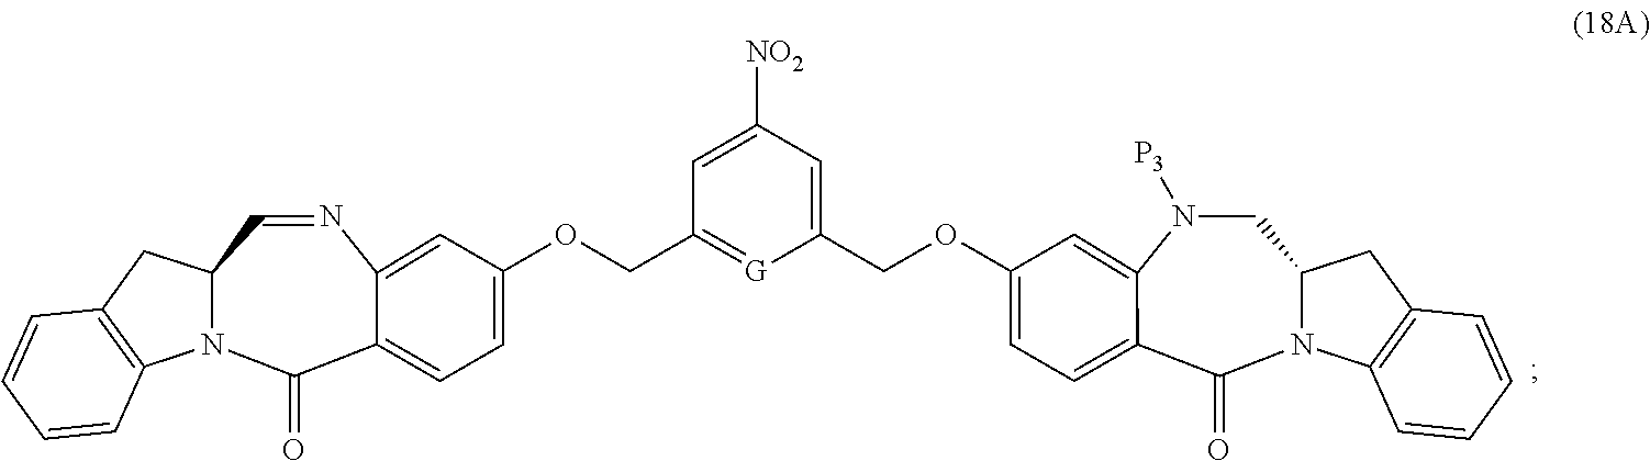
N1([P3])CC2N(C(=O)C3=CC=C(OCC4=CC([NO2])=CC(COC5=CC=C6C(=O)N7C(C=NC6=C5)CC5=C7C=CC=C5)=[G]4)C=C13)C1=C(C2)C=CC=C1
